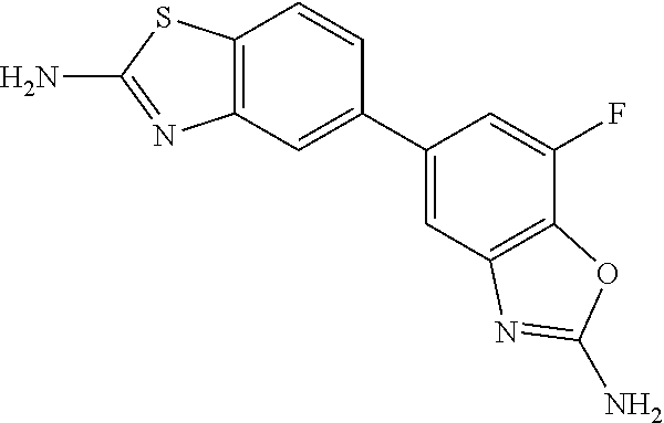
C12=C(SC(N)=N1)C=CC(C1=CC3=C(C(F)=C1)OC(N)=N3)=C2
